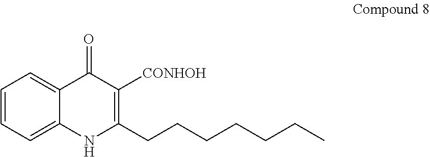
C1=CC=C2C(=C1)C(=O)C([CONHOH])=C(CCCCCCC)N2
